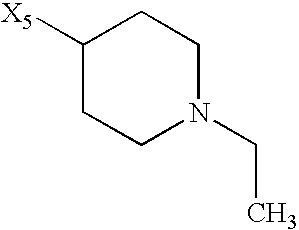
C1([X5])CCN(CC)CC1
